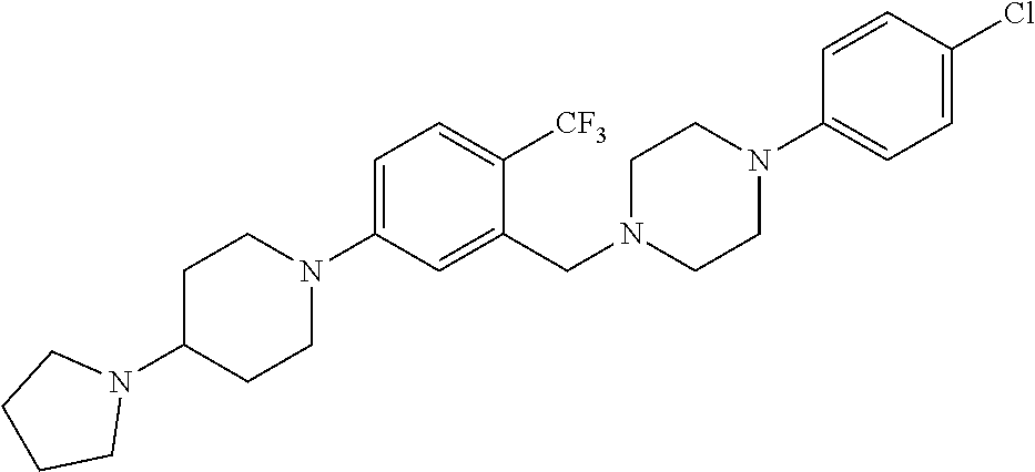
C1=C(N2CCC(N3CCCC3)CC2)C=C(CN2CCN(C3=CC=C(Cl)C=C3)CC2)C([CF3])=C1
